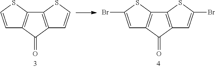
C12=C(C(=O)C3=C1SC(Br)=C3)C=C(Br)S2.C12=C(C(=O)C3=C1SC=C3)C=CS2
